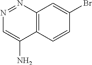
N1=NC2=C(C(N)=C1)C=CC(Br)=C2
